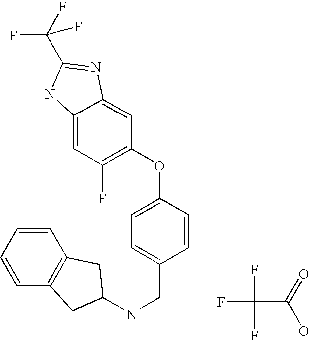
FC(F)(F)C(=O)O.C12=CC(F)=C(OC3=CC=C(CNC4CC5=C(C=CC=C5)C4)C=C3)C=C1N=C(C(F)(F)F)N2
